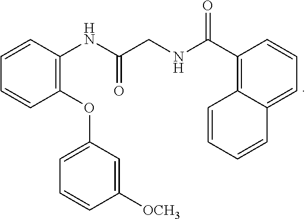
C1(OC2=CC=CC([OCH3])=C2)=C(NC(CNC(=O)C2=C3C(=CC=C2)C=CC=C3)=O)C=CC=C1
